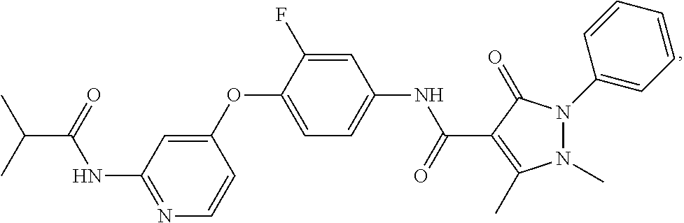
C1(OC2=CC=C(NC(C3=C(C)N(C)N(C4=CC=CC=C4)C3=O)=O)C=C2F)=CC(NC(=O)C(C)C)=NC=C1
